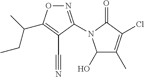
N1=C(N2C(O)C(C)=C(Cl)C2=O)C(C#N)=C(C(C)CC)O1
